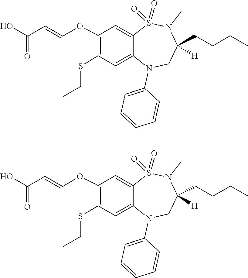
C1=C(N2C3=CC(SCC)=C(OC=CC(=O)O)C=C3S(=O)(=O)N(C)C(CCCC)([H])C2)C=CC=C1.CN1S(=O)(=O)C2=CC(OC=CC(=O)O)=C(SCC)C=C2N(C2=CC=CC=C2)CC1(CCCC)[H]
